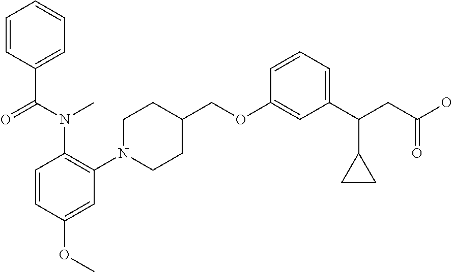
C1(OCC2CCN(C3=C(N(C(C4=CC=CC=C4)=O)C)C=CC(OC)=C3)CC2)=CC(C(CC(O)=O)C2CC2)=CC=C1
